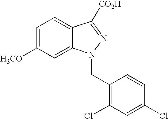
C1=C([H3CO])C=C2C(=C1)C([CO2H])=NN2CC1=C(Cl)C=C(Cl)C=C1
